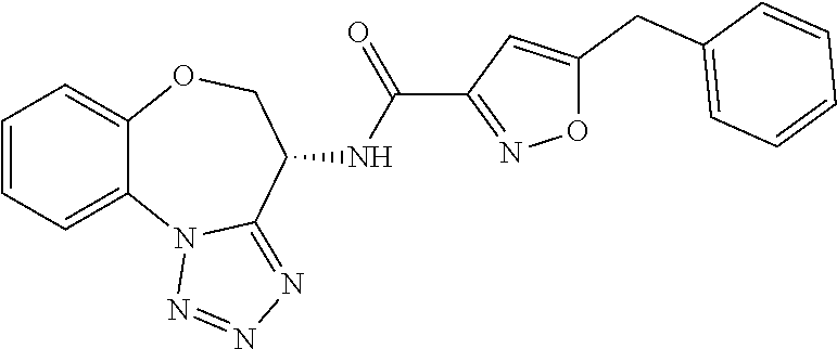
C12=CC=CC=C1OCC(NC(=O)C1=NOC(CC3=CC=CC=C3)=C1)C1=NN=NN21
